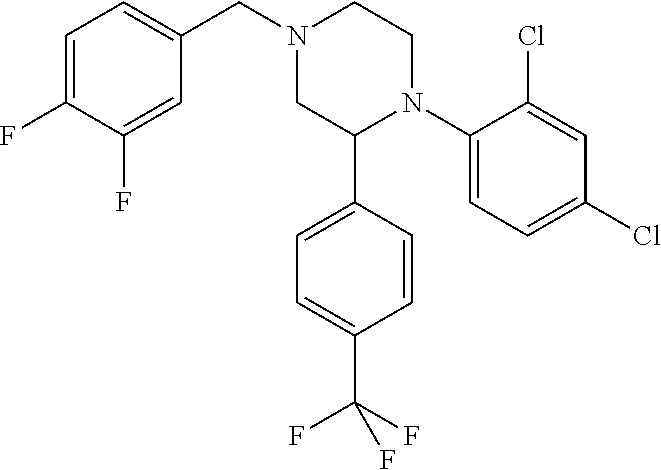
C1(C2N(C3=CC=C(Cl)C=C3Cl)CCN(CC3=CC=C(F)C(F)=C3)C2)=CC=C(C(F)(F)F)C=C1
